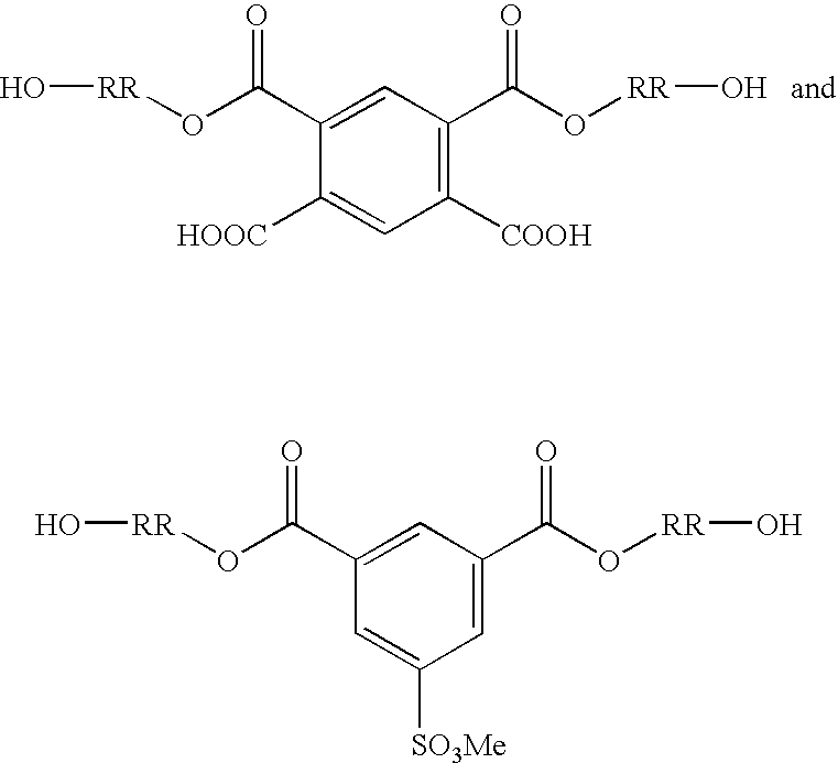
C1(C(O[RR]O)=O)=CC(C(O[RR]O)=O)=C([COOH])C=C1[HOOC].C1(C(O[RR]O)=O)=CC(C(O[RR]O)=O)=CC([SO3Me])=C1
